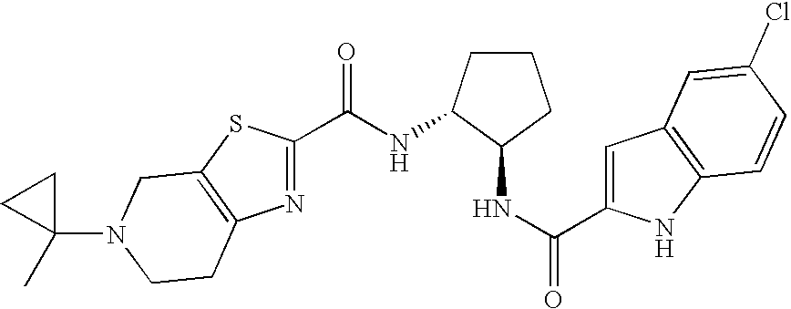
C1(C(NC2CCCC2NC(C2=CC3=C(N2)C=CC(Cl)=C3)=O)=O)=NC2=C(S1)CN(C1(C)CC1)CC2
